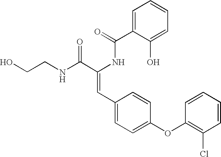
C1(C=C(C(NCCO)=O)NC(C2=CC=CC=C2O)=O)=CC=C(OC2=C(Cl)C=CC=C2)C=C1
